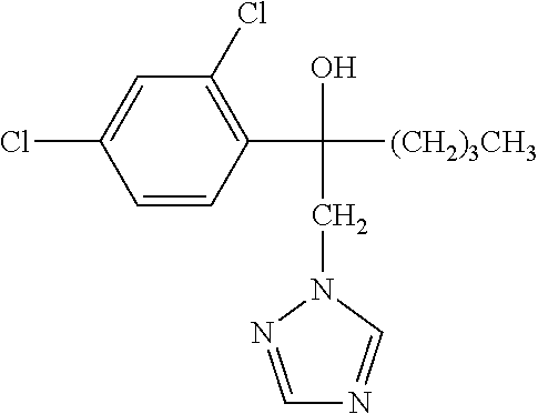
C(C(C1=C(Cl)C=C(Cl)C=C1)(O)[(CH2)3CH3])N1N=CN=C1
